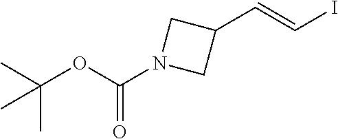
C(=CI)C1CN(C(=O)OC(C)(C)C)C1
